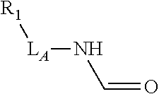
[R1][LA]NC=O
